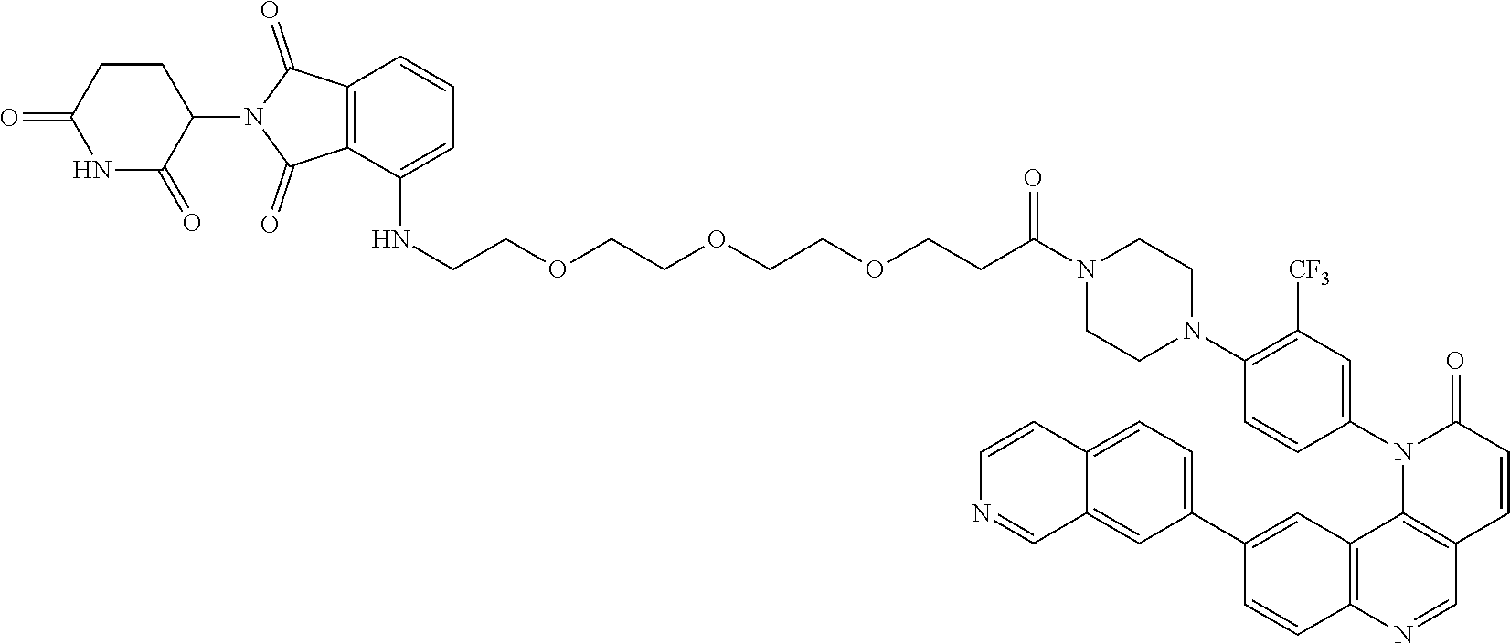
N1C(=O)C(N2C(=O)C3=C(C2=O)C=CC=C3NCCOCCOCCOCCC(N2CCN(C3=C([CF3])C=C(N4C5=C(C=CC4=O)C=NC4=C5C=C(C5=CC=C6C(=C5)C=NC=C6)C=C4)C=C3)CC2)=O)CCC1=O
